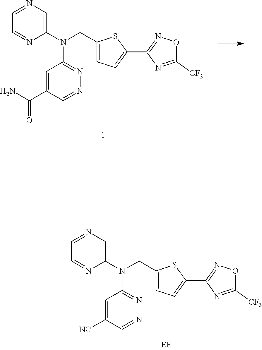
N1=C(N(C2=CN=CC=N2)CC2=CC=C(C3=NOC([CF3])=N3)S2)C=C(C(N)=O)C=N1.N1=C(N(C2=CN=CC=N2)CC2=CC=C(C3=NOC([CF3])=N3)S2)C=C([NC])C=N1
